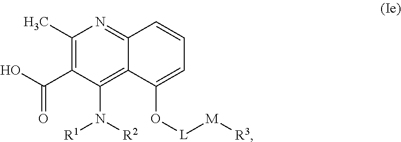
C12=NC(C)=C(C(O)=O)C(N([R2])[R1])=C1C(O[L][M][R3])=CC=C2
